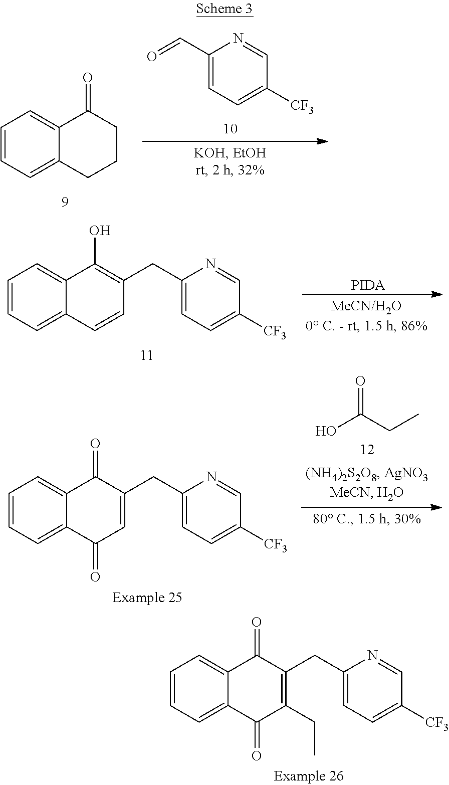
C1=CC=C2C(=C1)C(=O)C(CC1=CC=C([CF3])C=N1)=C(CC)C2=O.C1(C=O)=CC=C([CF3])C=N1.C1=CC=C2C(=C1)C(=O)CCC2.C1=CC=C2C(=C1)C(O)=C(CC1=CC=C([CF3])C=N1)C=C2.[PIDA].C1=CC=C2C(=C1)C(=O)C(CC1=CC=C([CF3])C=N1)=CC2=O.OC(CC)=O
